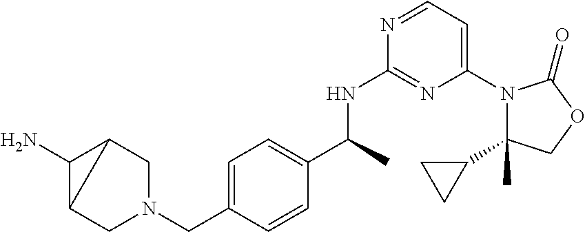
C1(C2CC2)(C)N(C2=CC=NC(NC(C3=CC=C(CN4CC5C(N)C5C4)C=C3)C)=N2)C(=O)OC1
